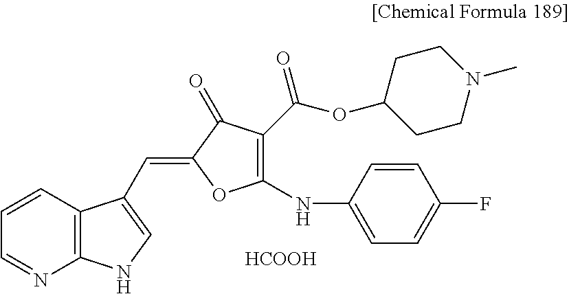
C1=CC2=C(N=C1)NC=C2C=C1OC(NC2=CC=C(F)C=C2)=C(C(=O)OC2CCN(C)CC2)C1=O.[HCOOH]
